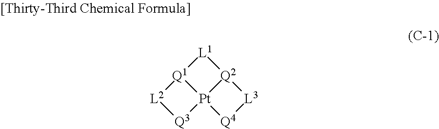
[L1]1[Q1]2[Pt]3([Q2]1[L3][Q4]3)[Q3][L2]2
